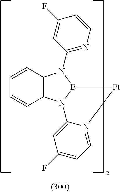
C12=C(N3B(N1C1=NC=CC(F)=C1)[Pt]N1=CC=C(F)C=C31)C=CC=C2
